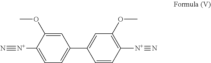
N#[N+]C1=CC=C(C2=CC(OC)=C([N+]#N)C=C2)C=C1OC
